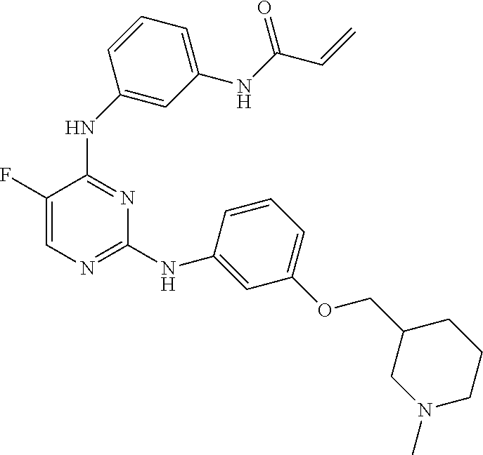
C1(NC2=CC(NC(C=C)=O)=CC=C2)=NC(NC2=CC(OCC3CN(C)CCC3)=CC=C2)=NC=C1F
